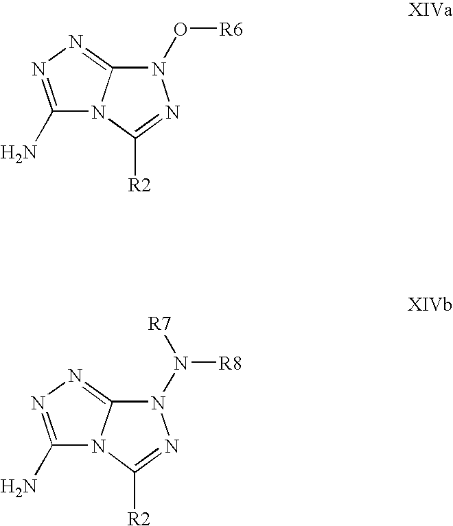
N1(O[R6])C2=NN=C(N)N2C([R2])=N1.N1(N([R8])[R7])C2=NN=C(N)N2C([R2])=N1
